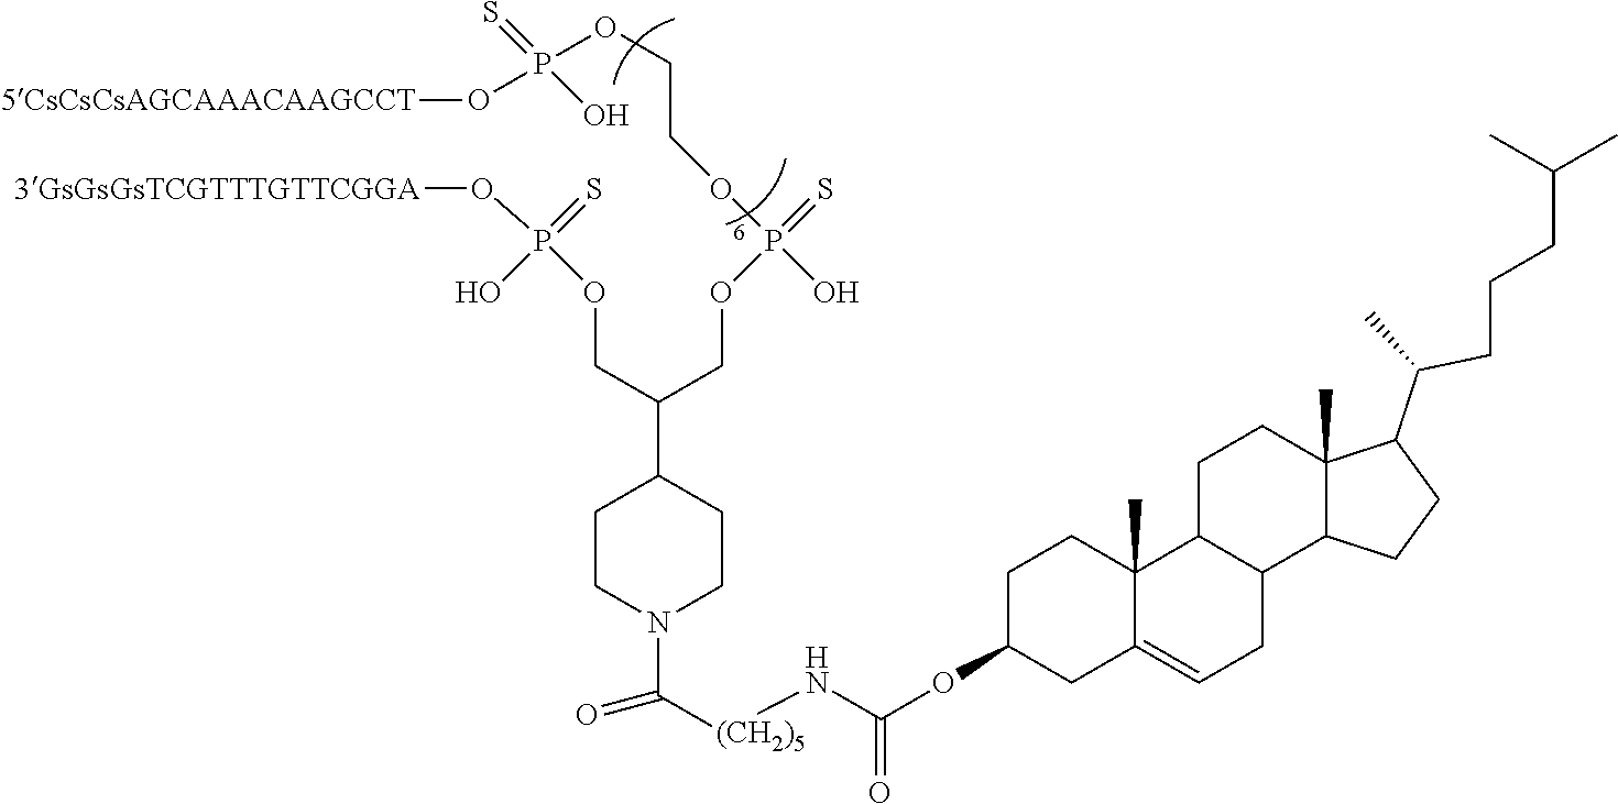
[5CsCsCsAGCAAACAAGCCT]OP(OCCOP(O)(=S)OCC(C1CCN(C(=O)[(CH2)5]NC(OC2CCC3(C)C(=CCC4C3CCC3(C)C4CCC3C(C)CCCC(C)C)C2)=O)CC1)COP(O[3GsGsGsTCGTTTGTTCGGA])(=S)O)(=S)O
